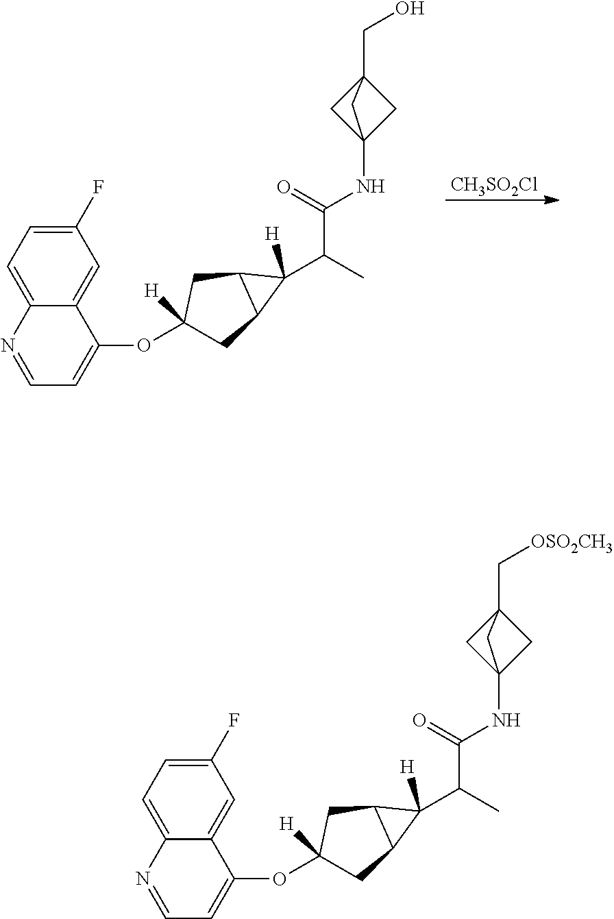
C1(F)=CC=C2C(=C1)C(OC1([H])CC3C(C1)C3([H])C(C)C(=O)NC13CC(CO)(C1)C3)=CC=N2.[CH3SO2Cl].C1(F)=CC=C2C(=C1)C(OC1([H])CC3C(C1)C3([H])C(C)C(=O)NC13CC(C[OSO2CH3])(C1)C3)=CC=N2
